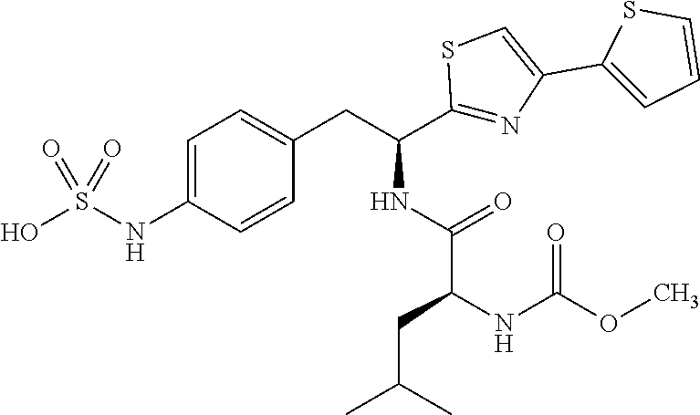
C1=C(NS(O)(=O)=O)C=CC(CC(C2=NC(C3=CC=CS3)=CS2)NC(C(NC(OC)=O)CC(C)C)=O)=C1
